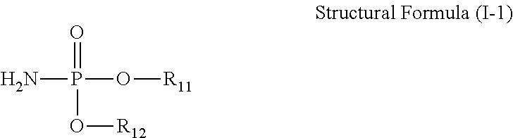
NP(O[R11])(=O)O[R12]
